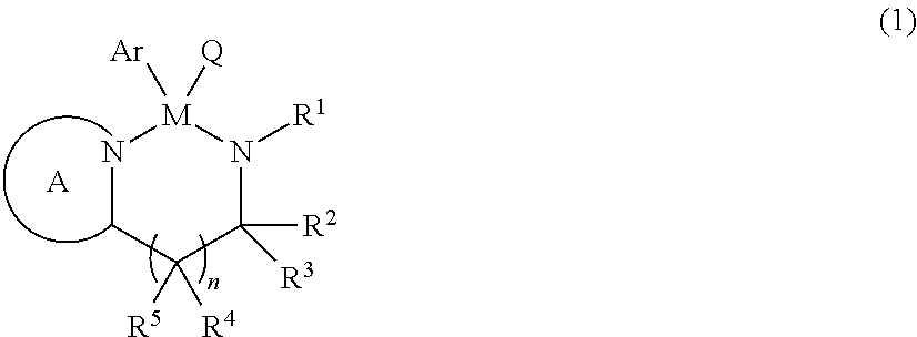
N1CC([R5])([R4])C([R2])([R3])N([R1])[M]1([Ar])[Q].[A]
